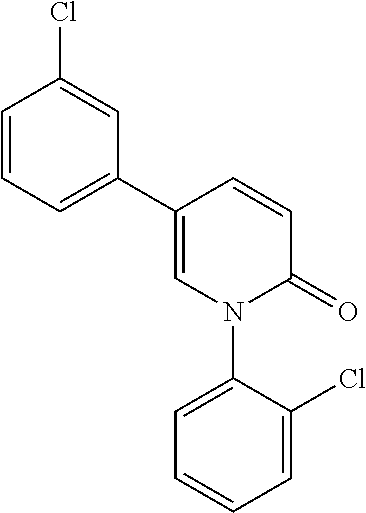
C1=CC(C2=CC=CC(Cl)=C2)=CN(C2=CC=CC=C2Cl)C1=O
